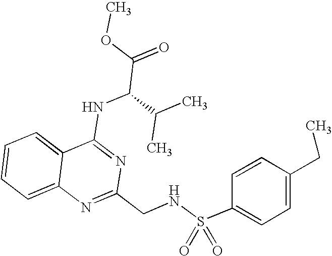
C12=CC=CC=C1N=C(CNS(C1=CC=C(CC)C=C1)(=O)=O)N=C2NC(C(=O)OC)C(C)C
